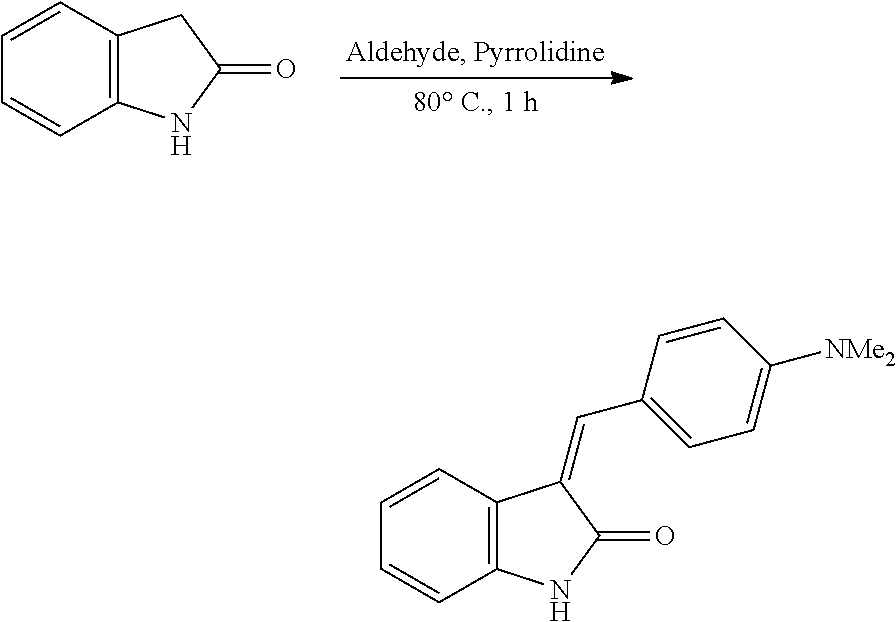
C1=CC2=C(C=C1)NC(=O)C2.C1=CC2=C(C=C1)NC(=O)C2=CC1=CC=C([NMe2])C=C1
